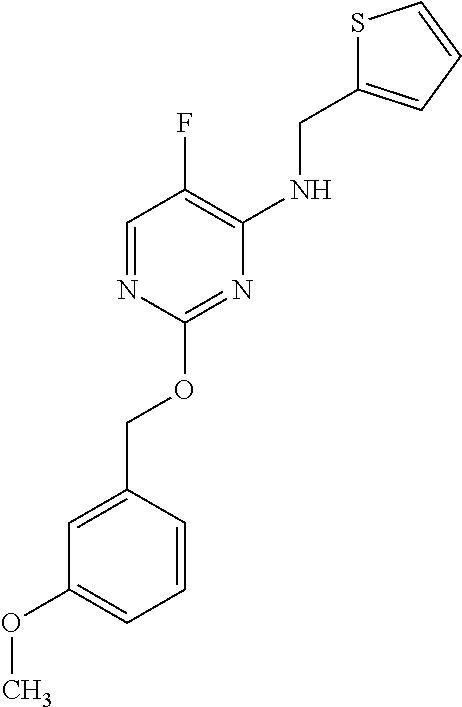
C1=C(COC2=NC(NCC3=CC=CS3)=C(F)C=N2)C=CC=C1OC
